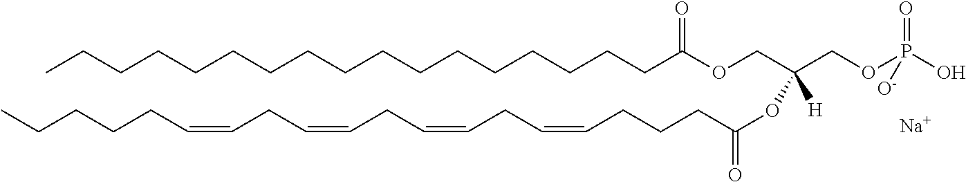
[Na].CCCCCCCCCCCCCCCCCC(OCC(COP(O)(=O)[O-])(OC(=O)CCCC=CCC=CCC=CCC=CCCCCC)[H])=O
